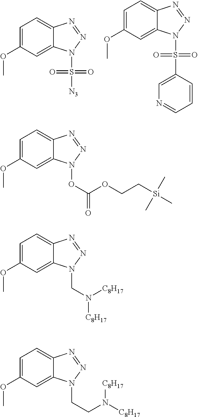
C1=C(OC)C=C2C(=C1)N=NN2S(=O)(=O)[N3].C1=C(OC)C=C2C(=C1)N=NN2S(=O)(=O)C1=CN=CC=C1.C1=C(OC)C=C2C(=C1)N=NN2CN([C8H17])[C8H17].C1=C(OC)C=C2C(=C1)N=NN2CCN([C8H17])[C8H17].C1=C(OC)C=C2C(=C1)N=NN2OC(OCC[Si](C)(C)C)=O
